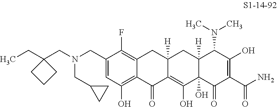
C1(CN(CC2(CC)CCC2)CC2CC2)=CC(O)=C2C(=C1F)CC1([H])C(=C(O)C3(O)C([H])(C1)C(N(C)C)C(O)=C(C(N)=O)C3=O)C2=O
